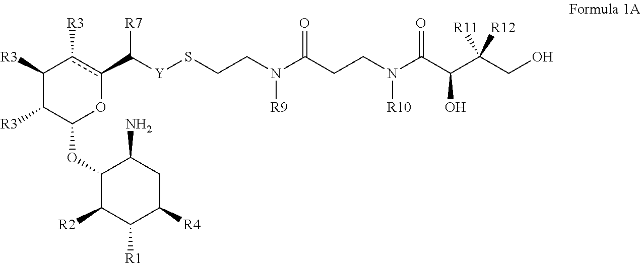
C1([R3])C([R3])C(OC2C([R2])C([R1])C([R4])CC2N)Oc(C([Y]SCCN(C(CCN(C(C(C(CO)([R12])[R11])O)=O)[R10])=O)[R9])[R7])c1[R3]
